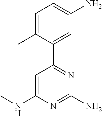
C1=C(C)C(C2=NC(N)=NC(NC)=C2)=CC(N)=C1
